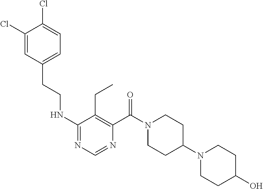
C1(Cl)=CC(CCNC2=NC=NC(C(N3CCC(N4CCC(O)CC4)CC3)=O)=C2CC)=CC=C1Cl
